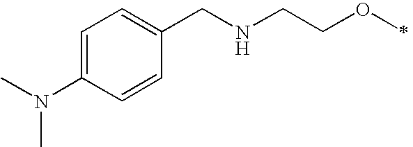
C1=C(N(C)C)C=CC(CNCCOC)=C1
